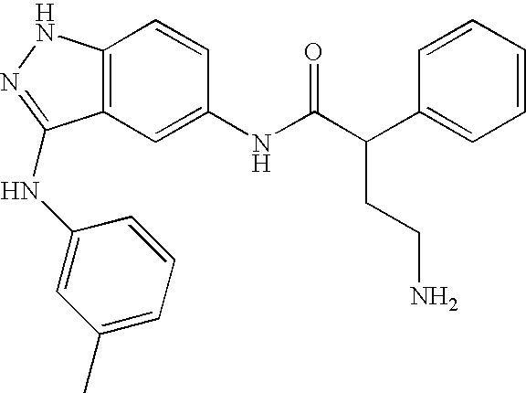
C12=C(C=C(NC(C(C3=CC=CC=C3)CCN)=O)C=C1)C(NC1=CC(C)=CC=C1)=NN2
